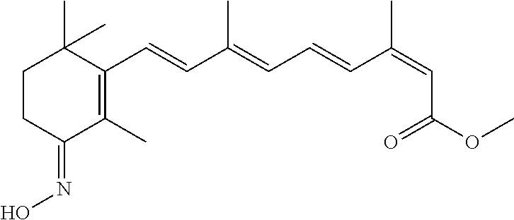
C1CC(=NO)C(C)=C(C=CC(=CC=CC(=CC(OC)=O)C)C)C1(C)C
